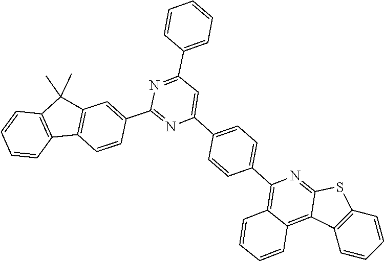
N1=C(C2=CC3=C(C=C2)C2=C(C3(C)C)C=CC=C2)N=C(C2=CC=CC=C2)C=C1C1=CC=C(C2=C3C(=C4C(=N2)SC2=C4C=CC=C2)C=CC=C3)C=C1
